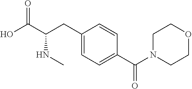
OC(C(CC1=CC=C(C(N2CCOCC2)=O)C=C1)NC)=O
